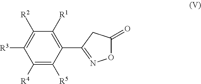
C1([R4])=C([R5])C(C2=NOC(=O)C2)=C([R1])C([R2])=C1[R3]
